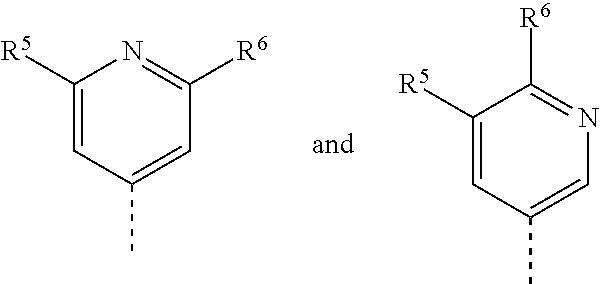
C1([R5])=CC(C)=CC([R6])=N1.C1([R5])=CC(C)=CN=C1[R6]
